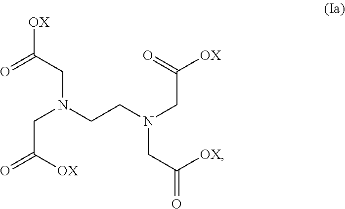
N(CCN(CC([OX])=O)CC(=O)[OX])(CC(=O)[OX])CC([OX])=O
